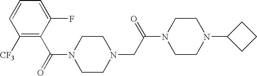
[CF3]C1=C(C(N2CCN(CC(N3CCN(C4CCC4)CC3)=O)CC2)=O)C(F)=CC=C1
